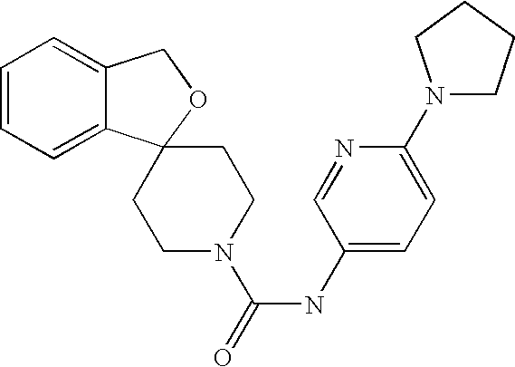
C(NC1=CC=C(N2CCCC2)N=C1)(N1CCC2(CC1)C1=CC=CC=C1CO2)=O
